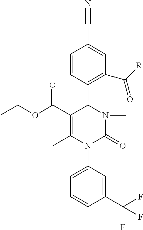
C1=CC(C2C(C(OCC)=O)=C(C)N(C3=CC=CC(C(F)(F)F)=C3)C(=O)N2C)=C(C([R])=O)C=C1C#N
